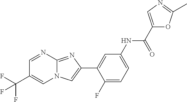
C1=NC2=NC(C3=CC(NC(C4=CN=C(C)O4)=O)=CC=C3F)=CN2C=C1C(F)(F)F
